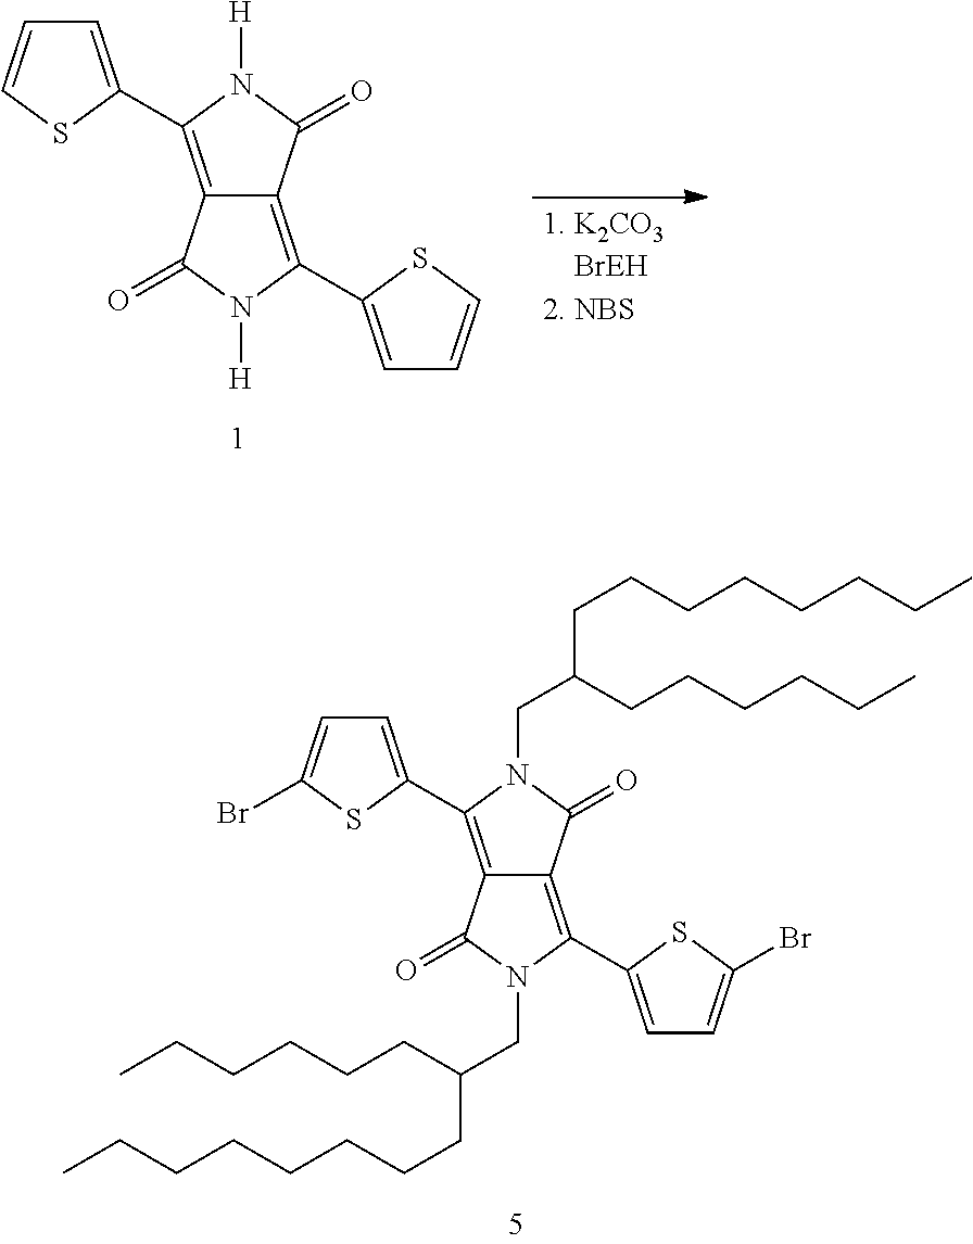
C12=C(C3=CC=CS3)N([H])C(=O)C1=C(C1=CC=CS1)N([H])C2=O.C12=C(C3=CC=C(Br)S3)N(CC(CCCCCCCC)CCCCCC)C(=O)C1=C(C1=CC=C(Br)S1)N(CC(CCCCCCCC)CCCCCC)C2=O
